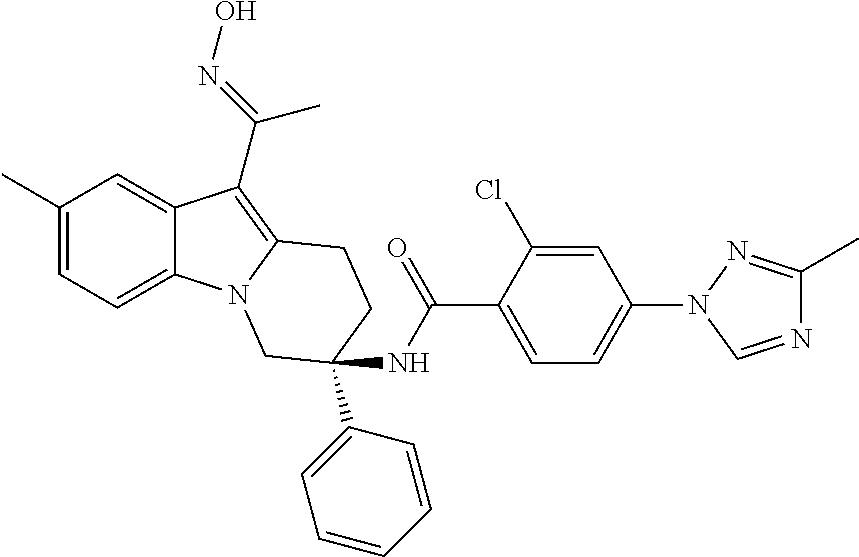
C1(C)=CC=C2C(=C1)C(C(=NO)C)=C1N2CC(NC(C2=CC=C(N3C=NC(C)=N3)C=C2Cl)=O)(C2=CC=CC=C2)CC1
